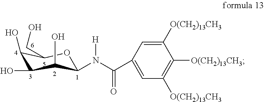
C1=C(C(N(C2C(O)C(O)C(O)C(CO)O2)[H])=O)C=C([O(CH2)13CH3])C([O(CH2)13CH3])=C1[O(CH2)13CH3]
